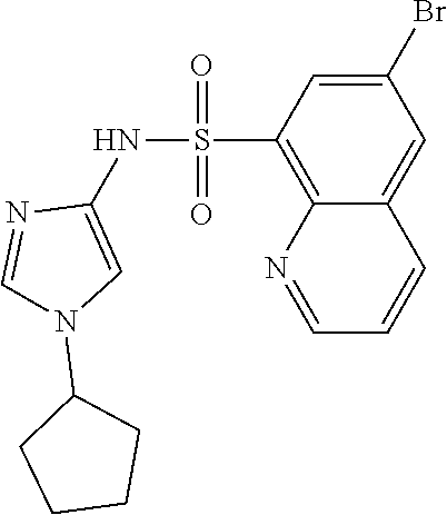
C1(S(=O)(=O)NC2=CN(C3CCCC3)C=N2)=C2C(=CC(Br)=C1)C=CC=N2
